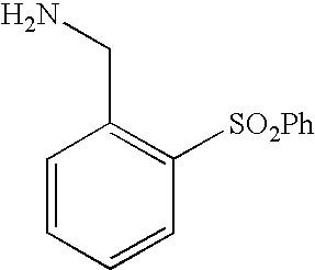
C1=CC=CC([SO2Ph])=C1CN
